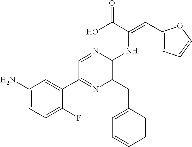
C1(N)=CC=C(F)C(C2=NC(CC3=CC=CC=C3)=C(NC(=CC3=CC=CO3)C(O)=O)N=C2)=C1
